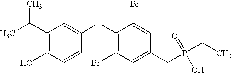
CC(C1=C(O)C=CC(OC2=C(Br)C=C(CP(CC)(O)=O)C=C2Br)=C1)C
